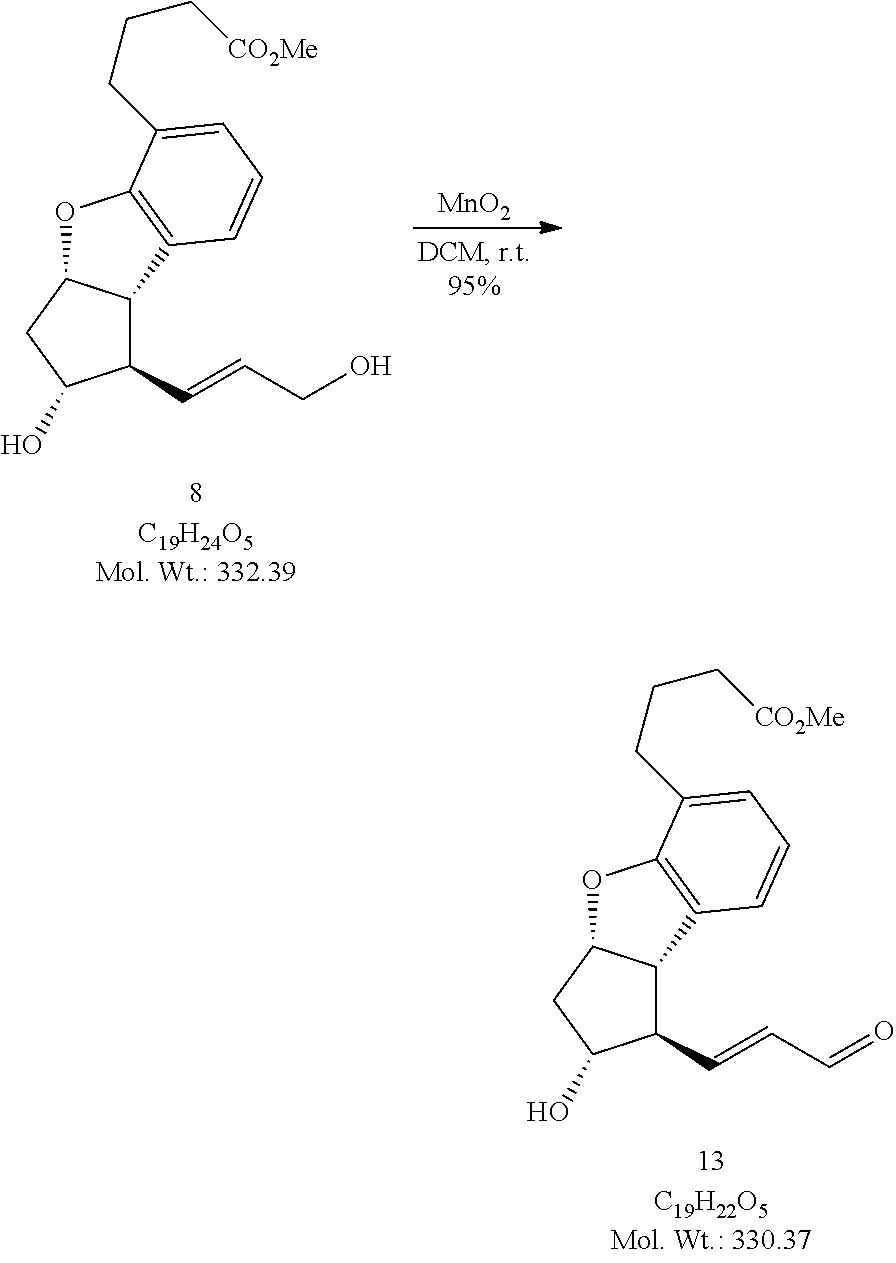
C1(C=CCO)C2C(CC1O)OC1=C2C=CC=C1CCC[CO2Me].[MnO2].C1(C=CC=O)C2C(CC1O)OC1=C2C=CC=C1CCC[CO2Me]
